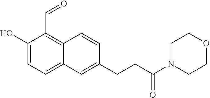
OC1=CC=C2C(=C1C=O)C=CC(CCC(N1CCOCC1)=O)=C2
